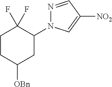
C1CC([OBn])CC(N2N=CC([NO2])=C2)C1(F)F
